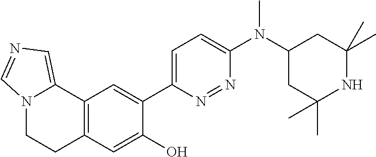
C12=C(C=C(O)C(C3=CC=C(N(C4CC(C)(C)NC(C)(C)C4)C)N=N3)=C1)CCN1C2=CN=C1
